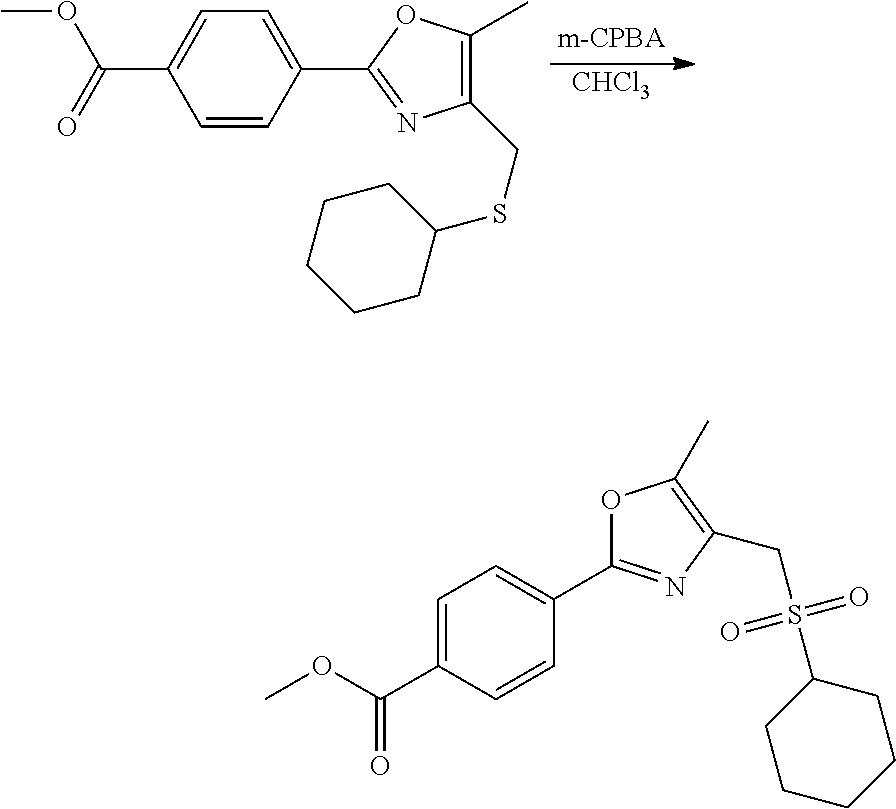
[CHCl3].C1=C(C2=NC(CSC3CCCCC3)=C(C)O2)C=CC(C(OC)=O)=C1.COC(C1=CC=C(C2=NC(CS(C3CCCCC3)(=O)=O)=C(C)O2)C=C1)=O
